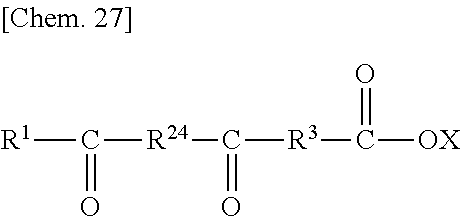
[R1]C(=O)[R24]C(=O)[R3]C([OX])=O
